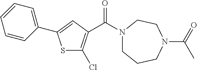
S1C(Cl)=C(C(N2CCCN(C(=O)C)CC2)=O)C=C1C1=CC=CC=C1
